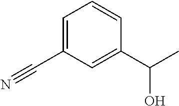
C1=C(C#N)C=C(C(C)O)C=C1
